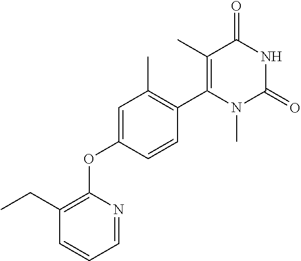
C1(C)=C(C2=C(C)C=C(OC3=C(CC)C=CC=N3)C=C2)N(C)C(=O)NC1=O
